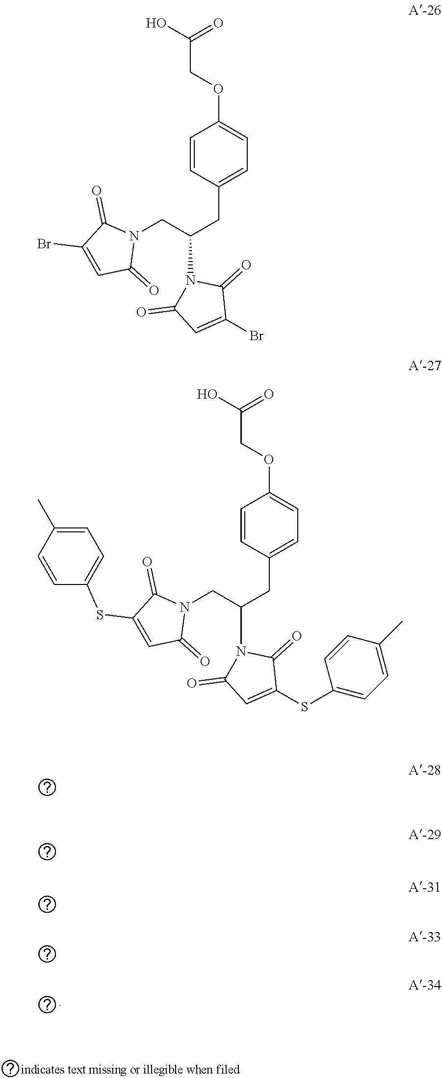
C1=CC(CC(CN2C(=O)C(Br)=CC2=O)N2C(=O)C=C(Br)C2=O)=CC=C1OCC(O)=O.C1=CC(CC(CN2C(=O)C(SC3=CC=C(C)C=C3)=CC2=O)N2C(=O)C=C(SC3=CC=C(C)C=C3)C2=O)=CC=C1OCC(O)=O
